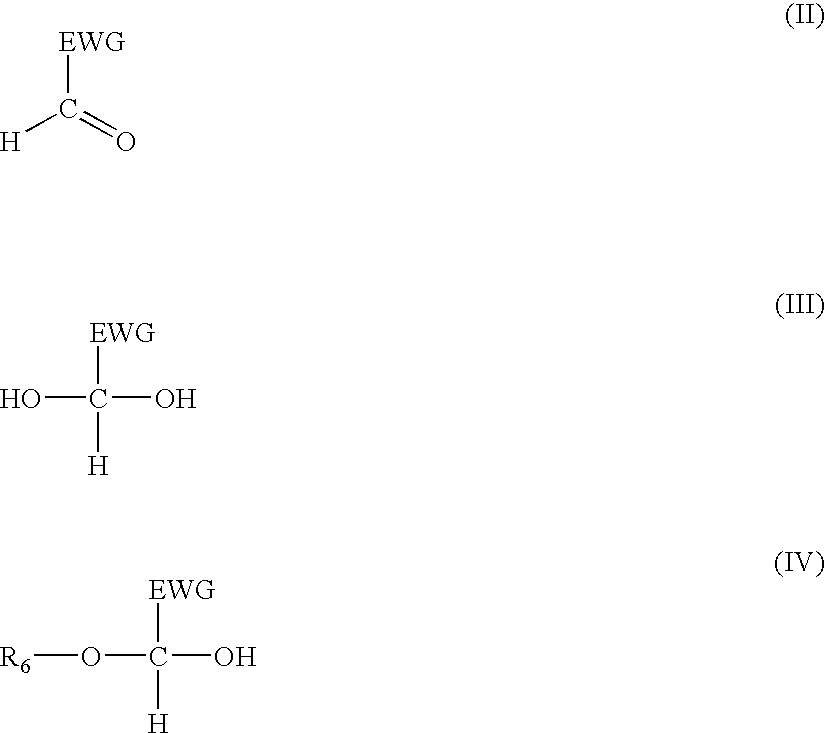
[EWG]C([H])=O.[EWG]C(O)(O)[H].[EWG]C(O[R6])(O)[H]
